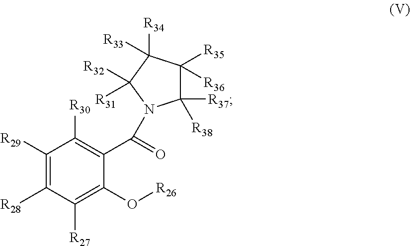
C1([R29])=C([R28])C([R27])=C(O[R26])C(C(=O)N2C([R37])([R38])C([R36])([R35])C([R34])([R33])C2([R31])[R32])=C1[R30]
